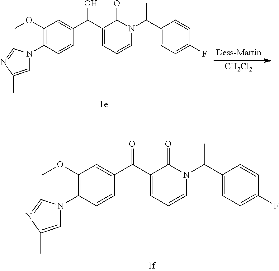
C1(C(N2C(=O)C(C(C3=CC(OC)=C(N4C=C(C)N=C4)C=C3)O)=CC=C2)C)=CC=C(F)C=C1.[CH2Cl2].C1(C(N2C(=O)C(C(C3=CC(OC)=C(N4C=C(C)N=C4)C=C3)=O)=CC=C2)C)=CC=C(F)C=C1
